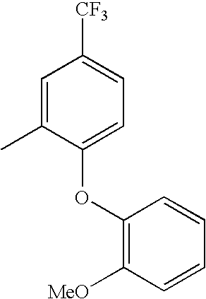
C1=C(C)C(OC2=C([MeO])C=CC=C2)=CC=C1[CF3]
